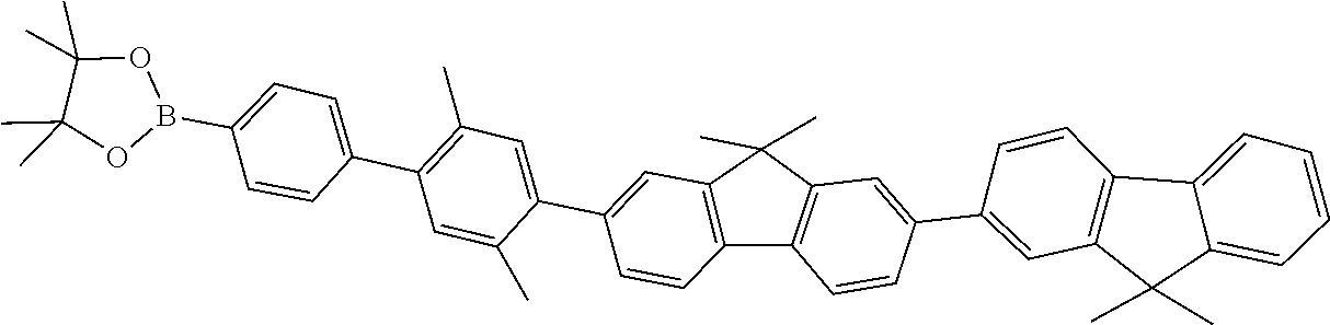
C1=CC(B2OC(C)(C)C(C)(C)O2)=CC=C1C1=C(C)C=C(C2=CC3=C(C=C2)C2=C(C3(C)C)C=C(C3=CC4=C(C=C3)C3=CC=CC=C3C4(C)C)C=C2)C(C)=C1
